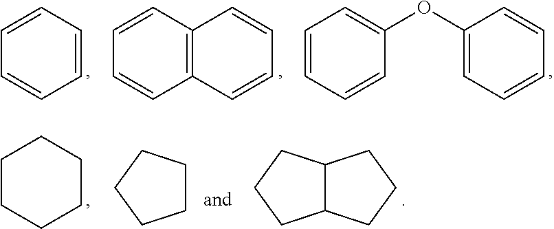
C1=CC=CC=C1.C12=C(C=CC=C1)C=CC=C2.C1=CC=C(OC2=CC=CC=C2)C=C1.C1CCCCC1.C1CCCC1.C12C(CCC1)CCC2
